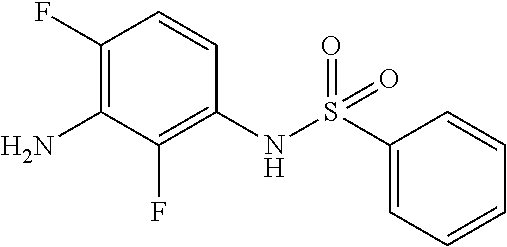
C1(NS(=O)(=O)C2=CC=CC=C2)=C(F)C(N)=C(F)C=C1
